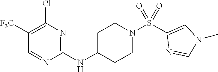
C1=NC(NC2CCN(S(C3=CN(C)C=N3)(=O)=O)CC2)=NC(Cl)=C1[F3C]
